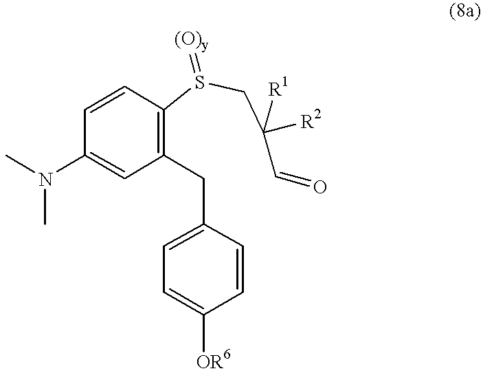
C1=CC(S(CC(C=O)([R1])[R2])=[(O)y])=C(CC2=CC=C([OR6])C=C2)C=C1N(C)C
